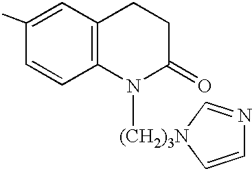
C12=C(C=C(C)C=C1)CCC(=O)N2[(CH2)3N]1C=NC=C1
